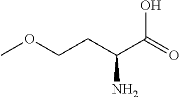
COCCC(N)C(=O)O
